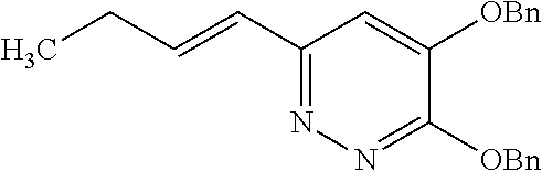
C(=CC1=NN=C([OBn])C([OBn])=C1)CC
